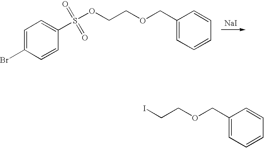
C1=C(COCCI)C=CC=C1.C1=C(Br)C=CC(S(OCCOCC2=CC=CC=C2)(=O)=O)=C1.[NaI]
